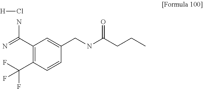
C1(C(=N)N)=C(C(F)(F)F)C=CC(CNC(CCC)=O)=C1.[H]Cl
